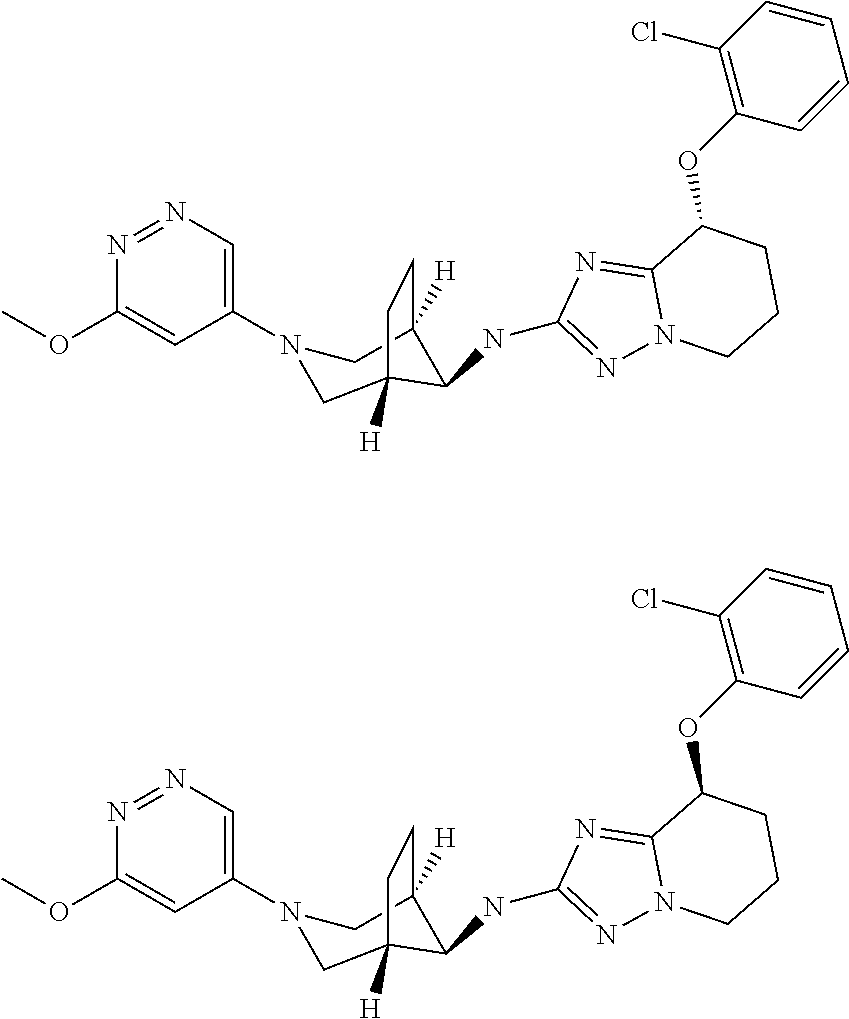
N1=NC(OC)=CC(N2CC3([H])C(NC4=NN5C(=N4)C(OC4=C(Cl)C=CC=C4)CCC5)C([H])(C2)CC3)=C1.N1=NC(OC)=CC(N2CC3([H])C(NC4=NN5C(=N4)C(OC4=C(Cl)C=CC=C4)CCC5)C([H])(C2)CC3)=C1
